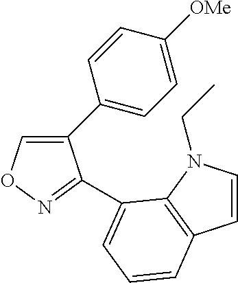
C1(C2=CC=C([OMe])C=C2)=CON=C1C1=CC=CC2=C1N(CC)C=C2
